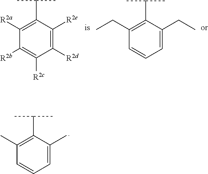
C1=C(CC)C(C(C)C)=C(CC)C=C1.C1([R2d])=C([R2e])C(C(C)C)=C([R2a])C([R2b])=C1[R2c].C1=C(C)C(C(C)C)=C(C)C=C1
